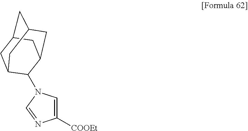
C1([COOEt])=CN(C2C3CC4CC(CC2C4)C3)C=N1
